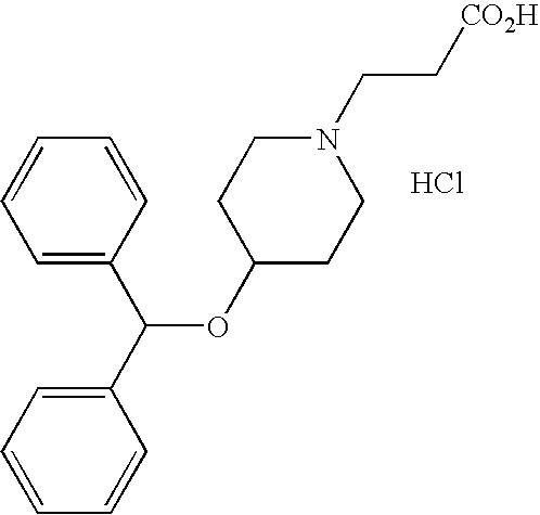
C1=CC=C(C(C2=CC=CC=C2)OC2CCN(CC[CO2H])CC2)C=C1.Cl
